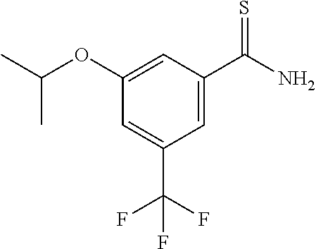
C1(OC(C)C)=CC(C(N)=S)=CC(C(F)(F)F)=C1
